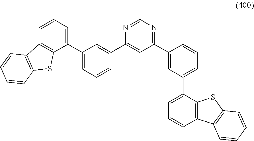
C1=CC=C(C2=CC=CC(C3=CC(C4=CC(C5=CC=CC6=C5SC5=C6C=CC=C5)=CC=C4)=NC=N3)=C2)C2=C1C1=C(S2)C=CC=C1
